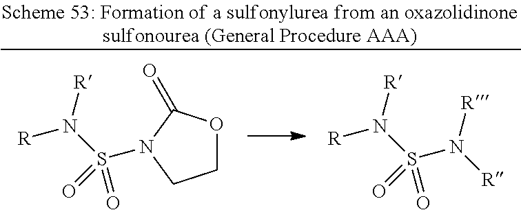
O1CCN(S(N([R])[R])(=O)=O)C1=O.N(S(N([R])[R])(=O)=O)([R])[R]
